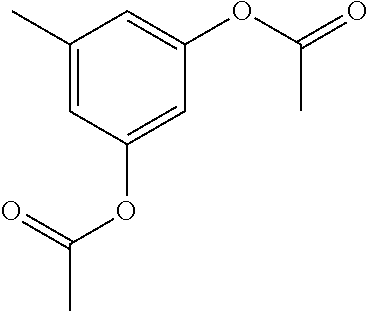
C1(C)=CC(OC(=O)C)=CC(OC(C)=O)=C1
